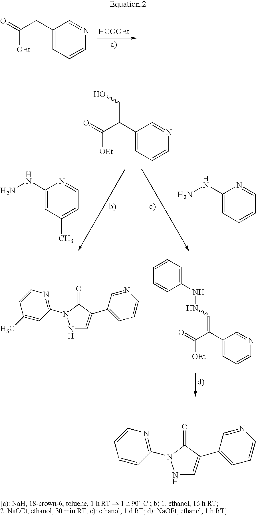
[HCOOEt].C1(CC(=O)[OEt])=CC=CN=C1.C1(NN)=CC(C)=CC=N1.C1(C(C(=O)[OEt])=CO)=CC=CN=C1.C1(NN)=CC=CC=N1.N1C=C(C2=CC=CN=C2)C(=O)N1C1=NC=CC(C)=C1.C1(NNC=C(C2=CC=CN=C2)C(=O)[OEt])=CC=CC=C1.N1C=C(C2=CC=CN=C2)C(=O)N1C1=NC=CC=C1
